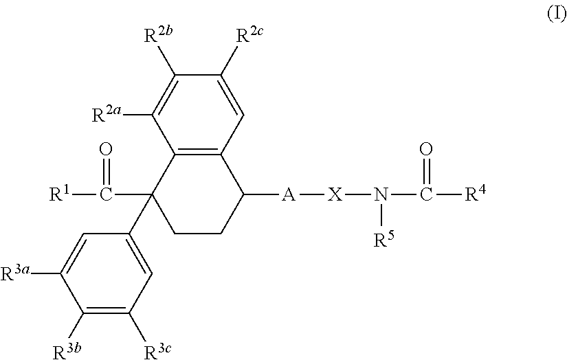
C1=C([R2c])C([R2b])=C([R2a])C2=C1C([A][X]N(C([R4])=O)[R5])CCC2(C([R1])=O)C1=CC([R3c])=C([R3b])C([R3a])=C1
